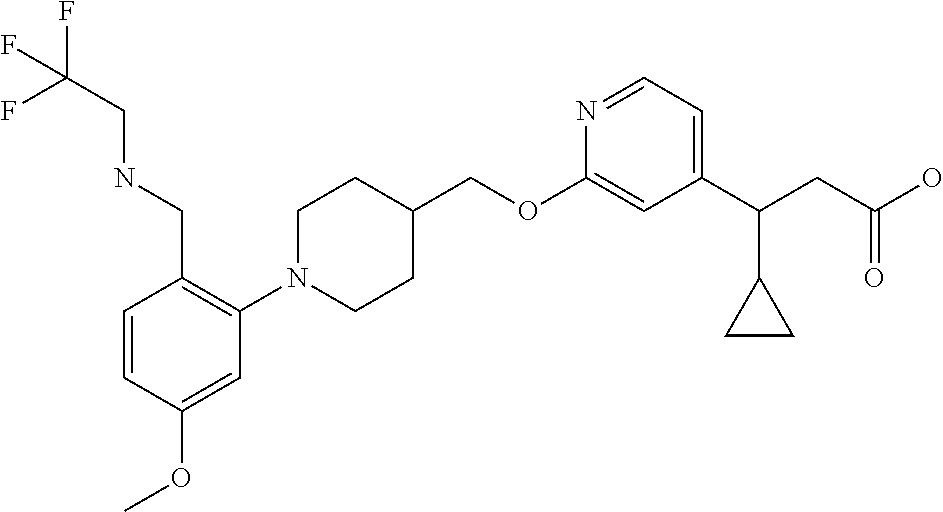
C1(OCC2CCN(C3=C(CNCC(F)(F)F)C=CC(OC)=C3)CC2)=CC(C(CC(O)=O)C2CC2)=CC=N1
